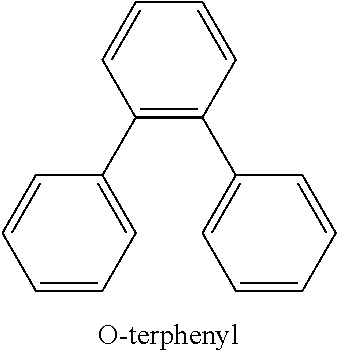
C1=CC(C2=CC=CC=C2)=C(C2=CC=CC=C2)C=C1
